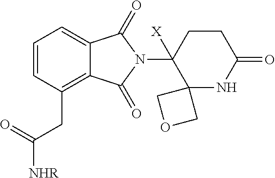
C1=CC(CC([NHR])=O)=C2C(=C1)C(=O)N(C1([X])C3(NC(=O)CC1)COC3)C2=O
